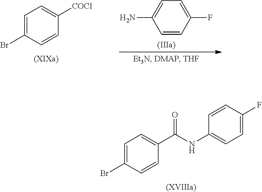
C1=C(Br)C=CC(C(=O)NC2=CC=C(F)C=C2)=C1.C1=C(Br)C=CC([COCl])=C1.C1=CC(F)=CC=C1N
